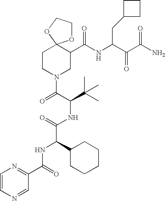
C1=CN=CC(C(=O)NC(C2CCCCC2)C(=O)NC(C(C)(C)C)C(=O)N2CC(C(NC(C(C(N)=O)=O)CC3CCC3)=O)C3(CC2)OCCO3)=N1
